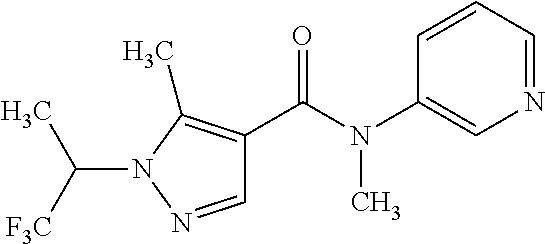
N1=CC=CC(N(C(C2=C(C)N(C([F3C])C)N=C2)=O)C)=C1
